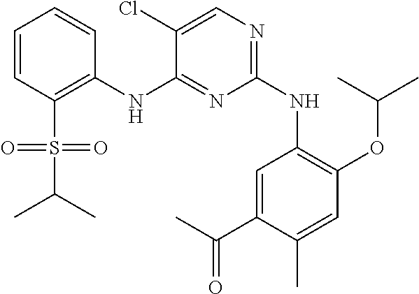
C1=CC(S(C(C)C)(=O)=O)=C(NC2=NC(NC3=C(OC(C)C)C=C(C)C(C(C)=O)=C3)=NC=C2Cl)C=C1
